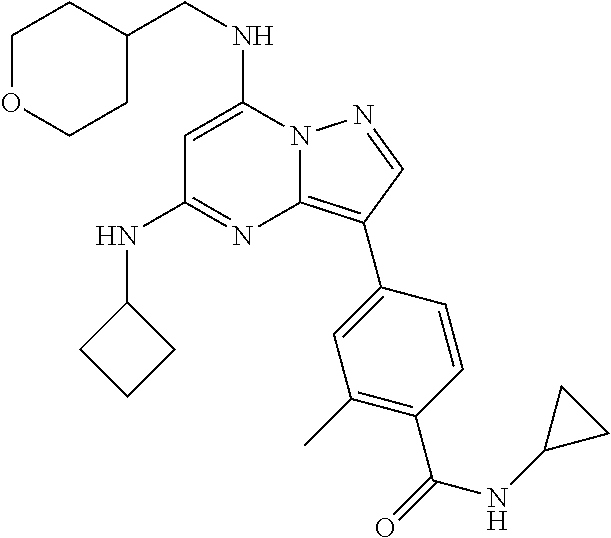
C(NC1=CC(NC2CCC2)=NC2=C(C3=CC(C)=C(C(=O)NC4CC4)C=C3)C=NN12)C1CCOCC1
